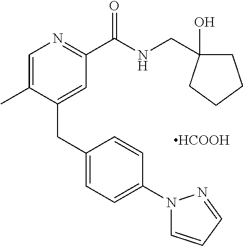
[HCOOH].C1=C(C)C(CC2=CC=C(N3C=CC=N3)C=C2)=CC(C(NCC2(O)CCCC2)=O)=N1
